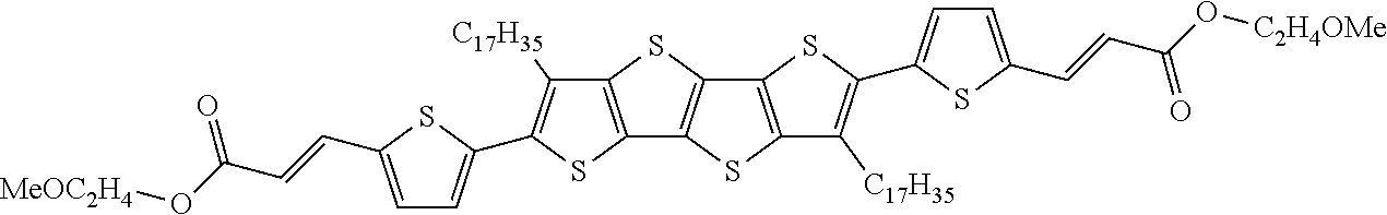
C12=C(SC3=C1SC1=C3SC(C3=CC=C(C=CC(O[C2H4OMe])=O)S3)=C1[C17H35])C([C17H35])=C(C1=CC=C(C=CC(O[MeOC2H4])=O)S1)S2
